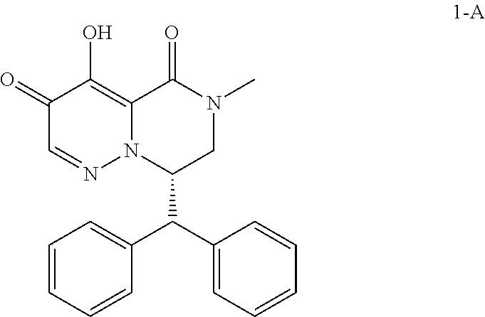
C1(=O)C=NN2C(=C1O)C(=O)N(C)CC2C(C1=CC=CC=C1)C1=CC=CC=C1
